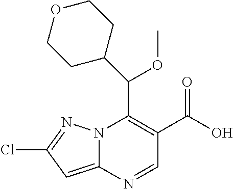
N12C(=CC(Cl)=N1)N=CC(C(O)=O)=C2C(OC)C1CCOCC1
